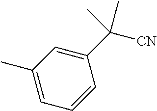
C1(C([CN])(C)C)=CC(C)=CC=C1
